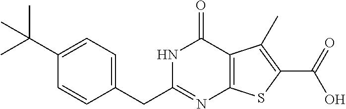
C1(C(C)(C)C)=CC=C(CC2=NC3=C(C(=O)N2)C(C)=C(C(O)=O)S3)C=C1
